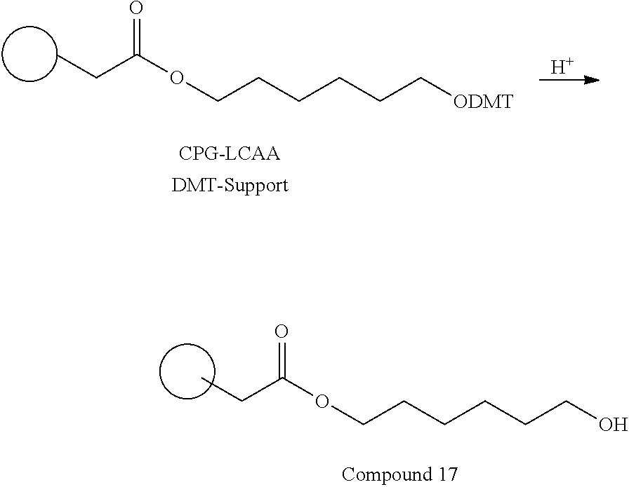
C(OCCCCCC[ODMT])(=O)CC.[H].C(OCCCCCCO)(=O)CC
